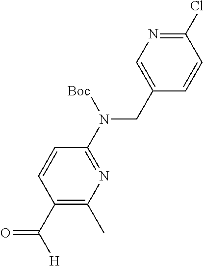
C1(CN(C2=NC(C)=C(C([H])=O)C=C2)[Boc])=CN=C(Cl)C=C1
